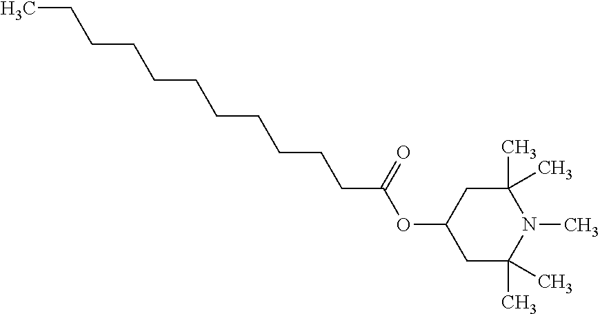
C1C(C)(C)N(C)C(C)(C)CC1OC(CCCCCCCCCCC)=O
